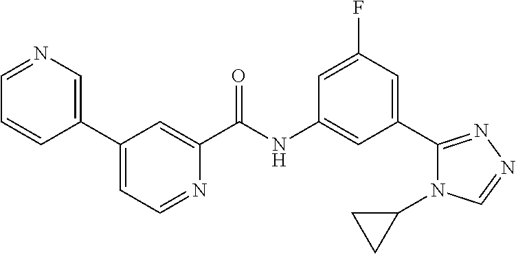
C1(C2=CC=NC(C(NC3=CC(C4=NN=CN4C4CC4)=CC(F)=C3)=O)=C2)=CN=CC=C1
